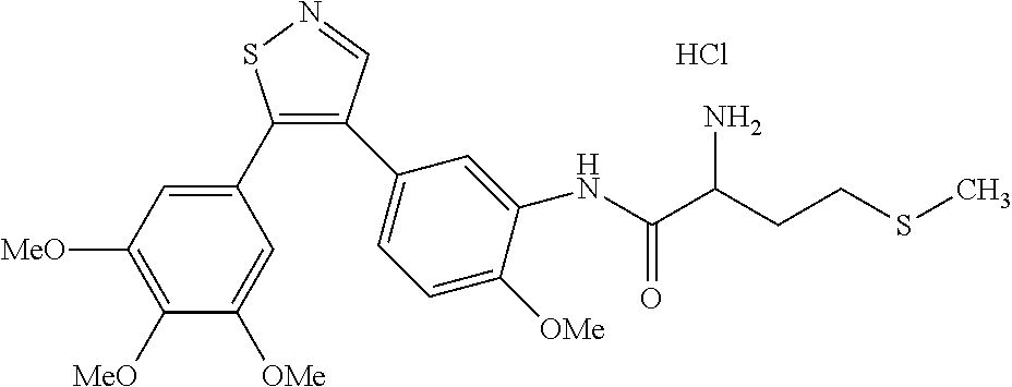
C1(C2=CC([MeO])=C([MeO])C([OMe])=C2)=C(C2=CC=C([OMe])C(NC(C(CCSC)N)=O)=C2)C=NS1.Cl
